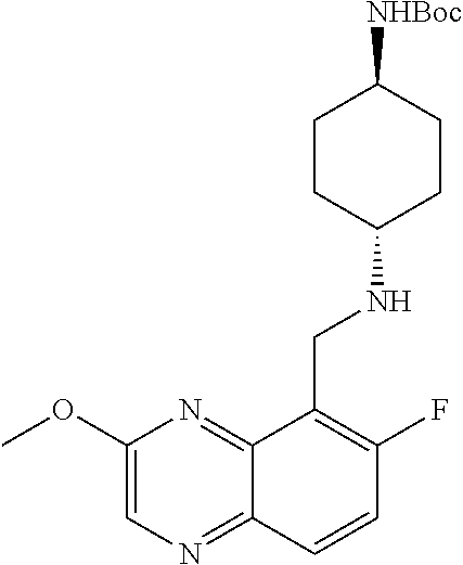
C1(OC)=CN=C2C(=N1)C(CNC1CCC([NHBoc])CC1)=C(F)C=C2
